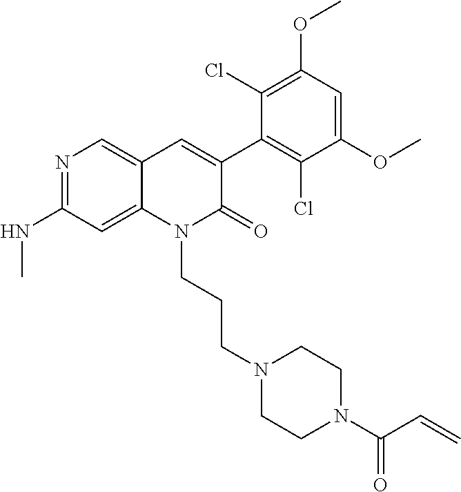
C1(NC)=NC=C2C(=C1)N(CCCN1CCN(C(C=C)=O)CC1)C(=O)C(C1=C(Cl)C(OC)=CC(OC)=C1Cl)=C2
